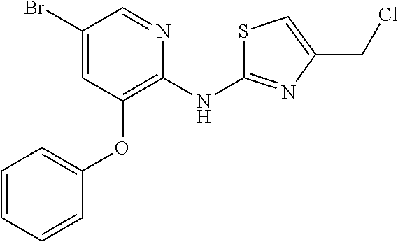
BrC1=CC(OC2=CC=CC=C2)=C(NC2=NC(CCl)=CS2)N=C1
